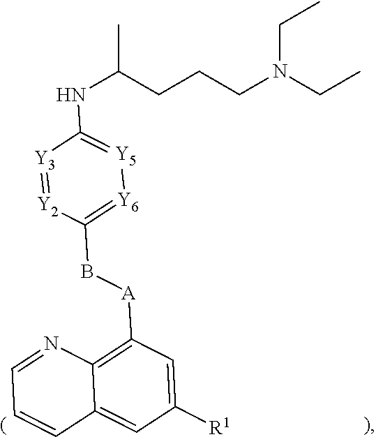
[Y3]1=[Y2]C(B[A]C2=C3C(=CC([R1])=C2)C=CC=N3)=[Y6][Y5]=C1NC(CCCN(CC)CC)C
